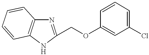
N1=C(COC2=CC(Cl)=CC=C2)NC2=C1C=CC=C2
